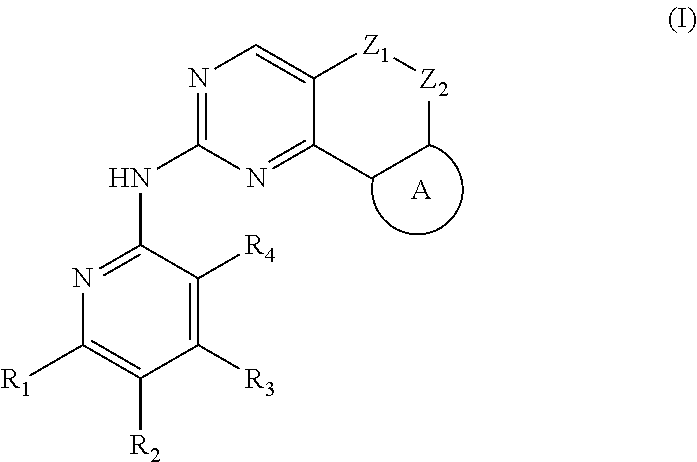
N1=C(NC2=NC=C3C(=N2)CC[Z2][Z1]3)C([R4])=C([R3])C([R2])=C1[R1].[A]
